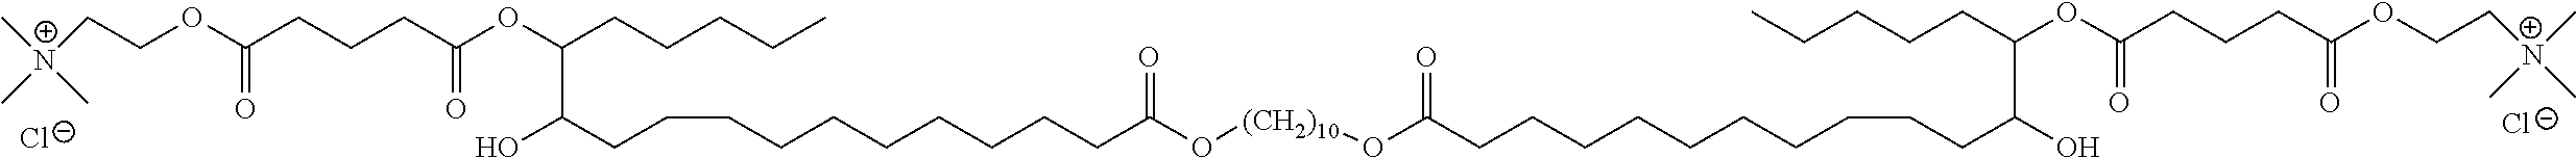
[Cl-].[Cl-].C(OC(CCCC(OC(CCCCC)C(O)CCCCCCCCCCC(O[(CH2)10]OC(=O)CCCCCCCCCCC(O)C(OC(CCCC(OCC[N+](C)(C)C)=O)=O)CCCCC)=O)=O)=O)C[N+](C)(C)C
